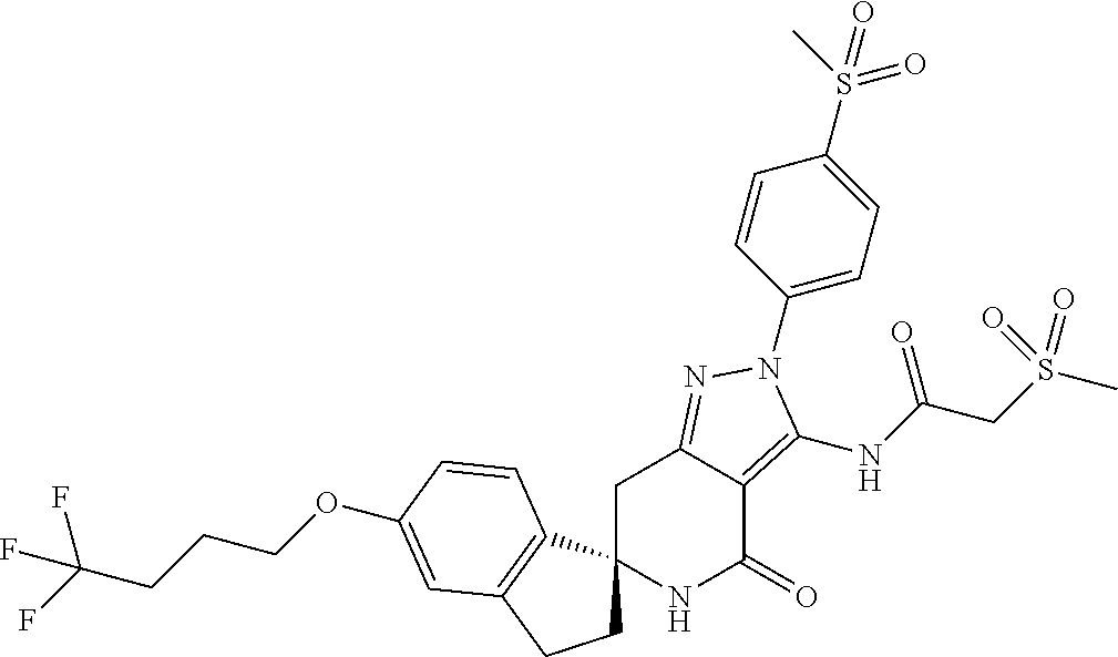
C1C2(C3=C(C1)C=C(OCCCC(F)(F)F)C=C3)NC(=O)C1=C(NC(CS(C)(=O)=O)=O)N(C3=CC=C(S(C)(=O)=O)C=C3)N=C1C2
